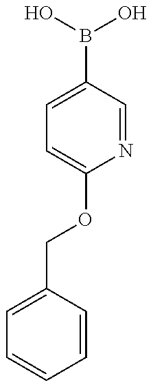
OB(O)C1=CC=C(OCC2=CC=CC=C2)N=C1
